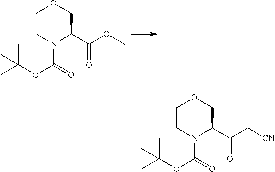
C1CN(C(OC(C)(C)C)=O)C(C(OC)=O)CO1.C1CN(C(OC(C)(C)C)=O)C(C(C[CN])=O)CO1
